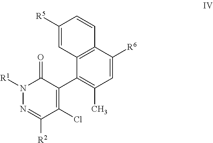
N1([R1])N=C([R2])C(Cl)=C(C2=C(C)C=C([R6])C3=C2C=C([R5])C=C3)C1=O
